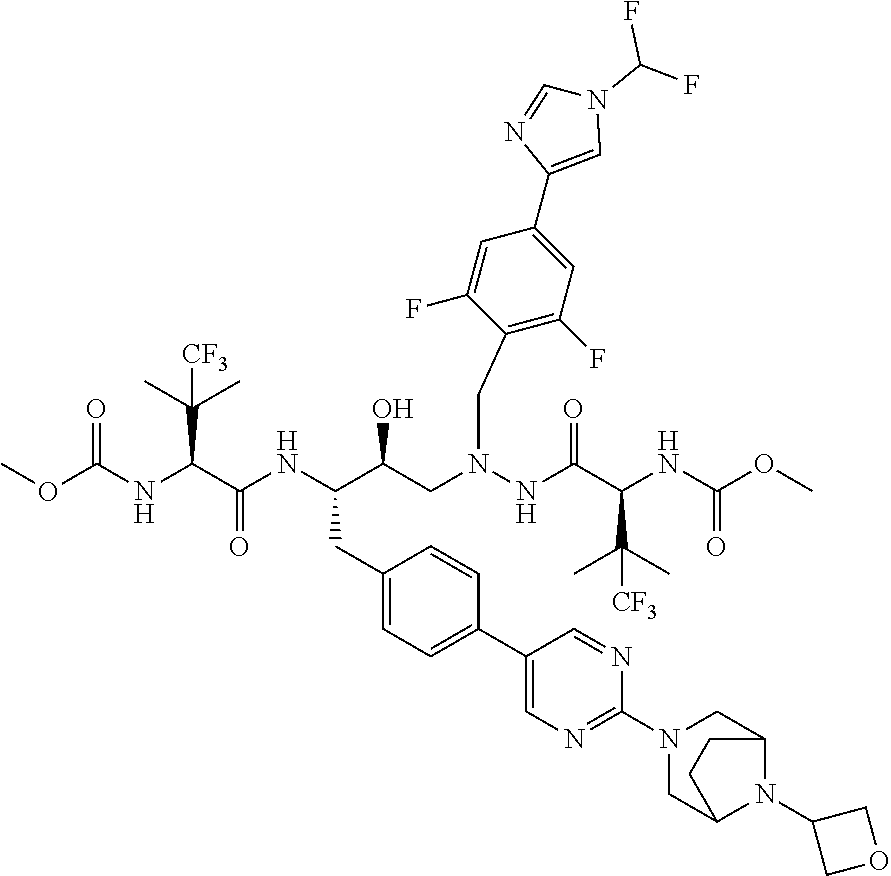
COC(NC(C(NC(C(CN(NC(C(NC(OC)=O)C(C)(C)[CF3])=O)CC1=C(F)C=C(C2=CN(C(F)F)C=N2)C=C1F)O)CC1=CC=C(C2=CN=C(N3CC4N(C5COC5)C(C3)CC4)N=C2)C=C1)=O)C(C)(C)[CF3])=O
